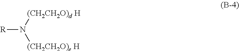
[R]N([(CH2CH2O)d H])[(CH2CH2O)e H]
